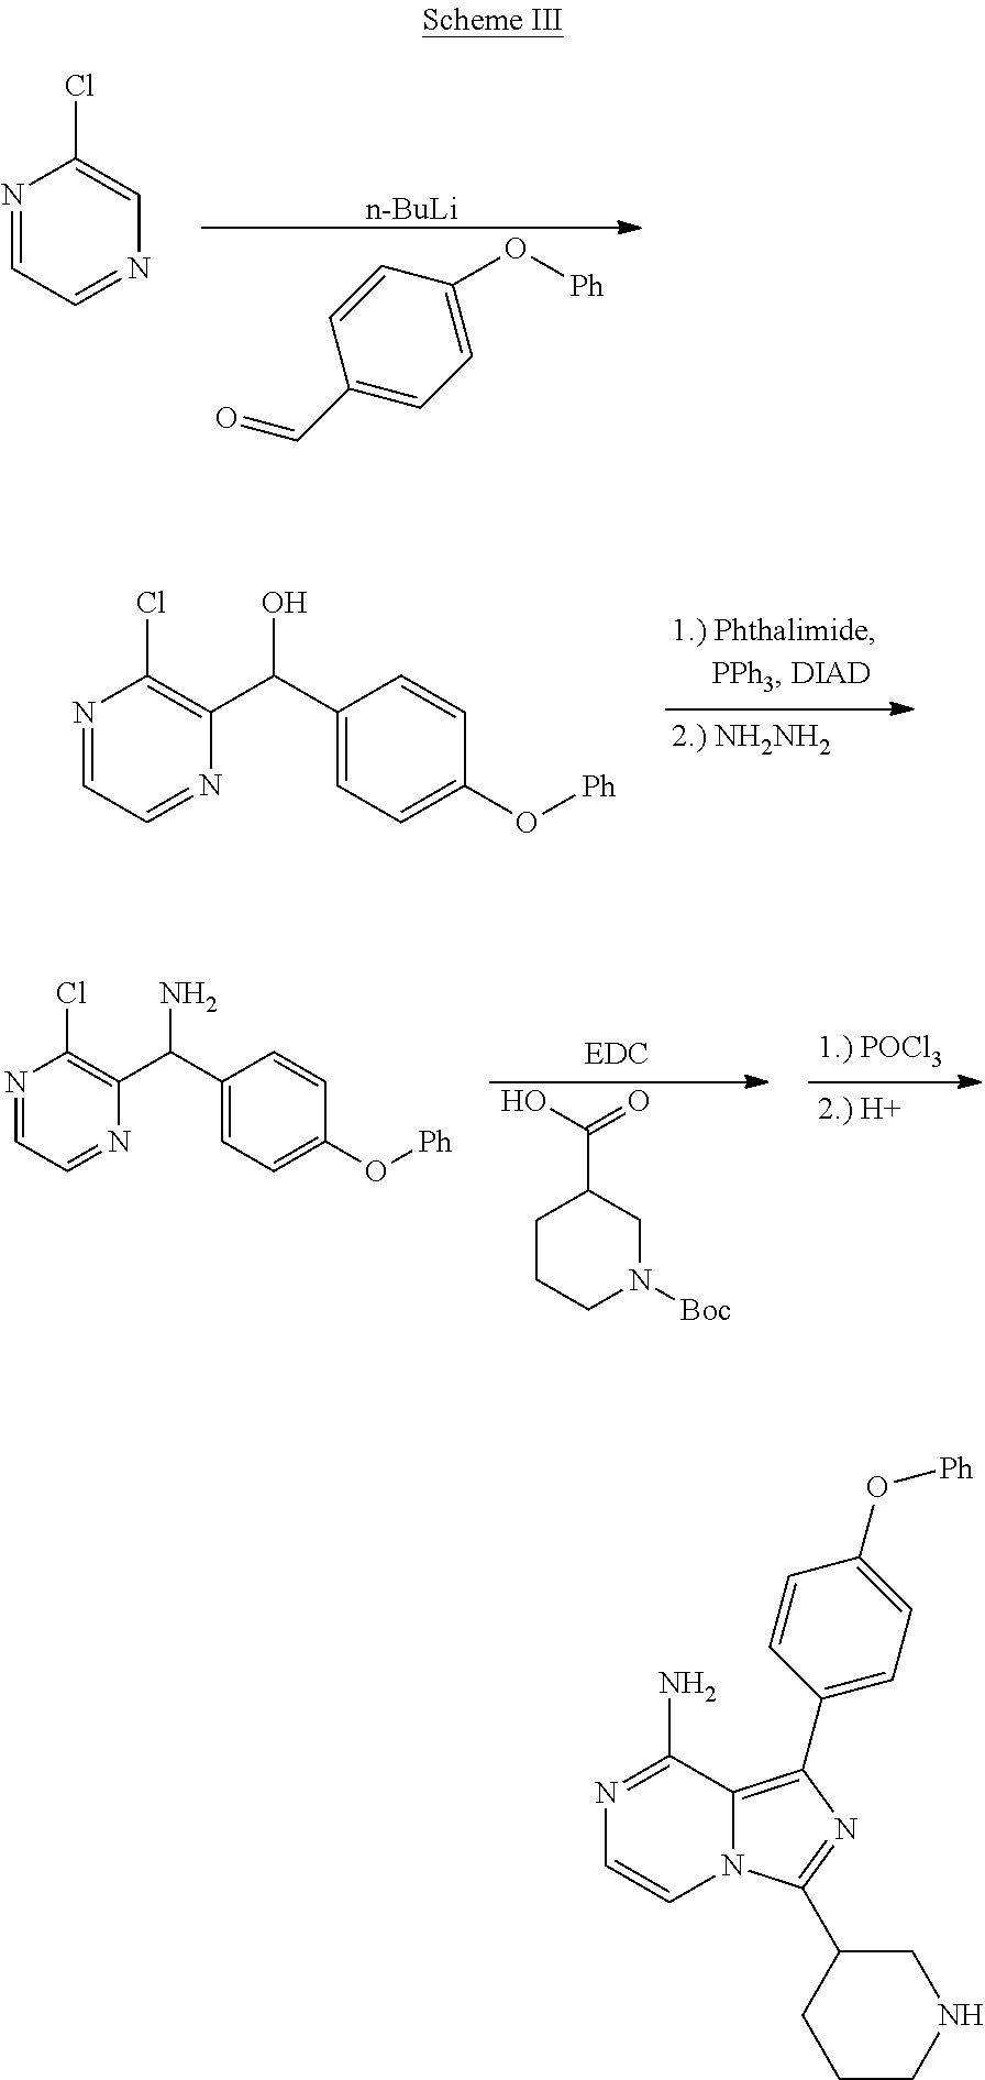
C1(C=O)=CC=C(O[Ph])C=C1.[n-BuLi].N1=CC=NC=C1Cl.N1=CC=NC(C(O)C2=CC=C(O[Ph])C=C2)=C1Cl.C1CCN([Boc])CC1C(=O)O.N1=CC=NC(C(N)C2=CC=C(O[Ph])C=C2)=C1Cl.N1=C(N)C2=C(C3=CC=C(O[Ph])C=C3)N=C(C3CCCNC3)N2C=C1
